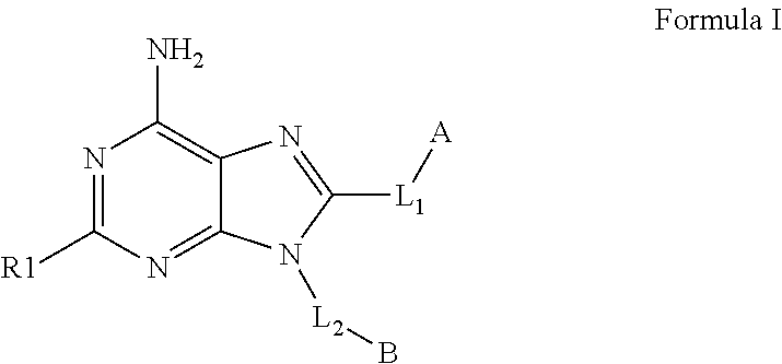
N1=C([R1])N=C2C(=C1N)N=C([L1][A])N2[L2]B
